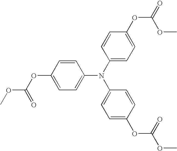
C1=CC(OC(OC)=O)=CC=C1N(C1=CC=C(OC(=O)OC)C=C1)C1=CC=C(OC(OC)=O)C=C1
